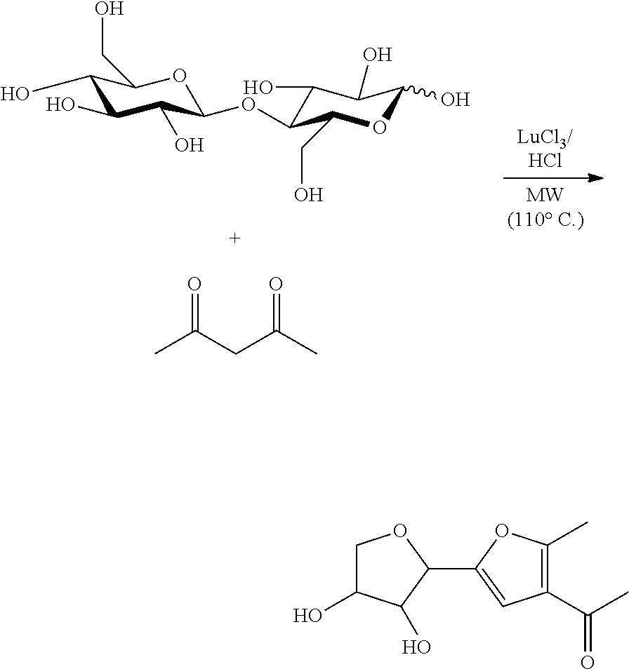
C1(O)C(O)C(O)C(OC2C(O)C(O)C(O)OC2CO)OC1CO.CC(CC(C)=O)=O.C1C(O)C(O)C(C2=CC(C(=O)C)=C(C)O2)O1
